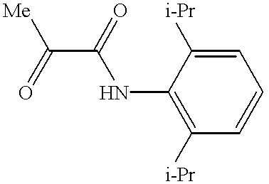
C1=C([i-Pr])C(NC(C(=O)[Me])=O)=C([i-Pr])C=C1
